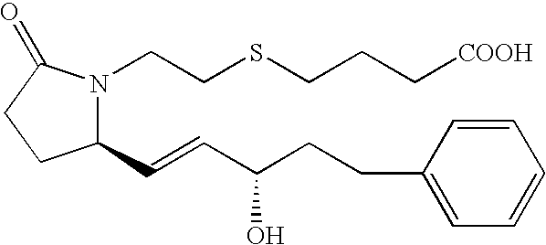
C1(C=CC(CCC2=CC=CC=C2)O)N(CCSCCC[COOH])C(=O)CC1
